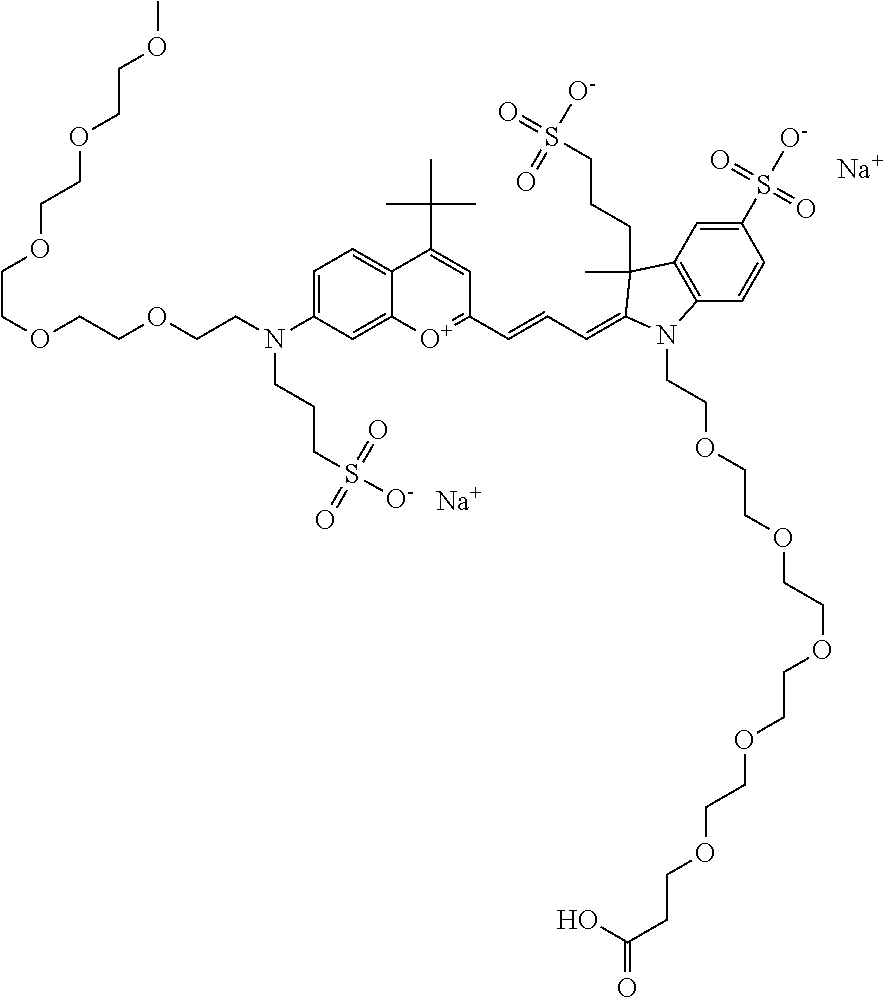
[Na].[Na].C(OCCOCCN(C1=CC=C2C(=C1)[O+]=C(C=CC=C1C(CCCS([O-])(=O)=O)(C)C3=C(C=CC(S(=O)(=O)[O-])=C3)N1CCOCCOCCOCCOCCOCCC(O)=O)C=C2C(C)(C)C)CCCS(=O)(=O)[O-])COCCOCCOC
